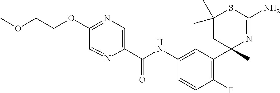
C(NC1=CC(C2(C)N=C(N)SC(C)(C)C2)=C(F)C=C1)(=O)C1=CN=C(OCCOC)C=N1
